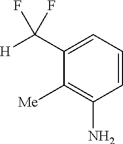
C1=CC=C(C([H])(F)F)C([Me])=C1N
